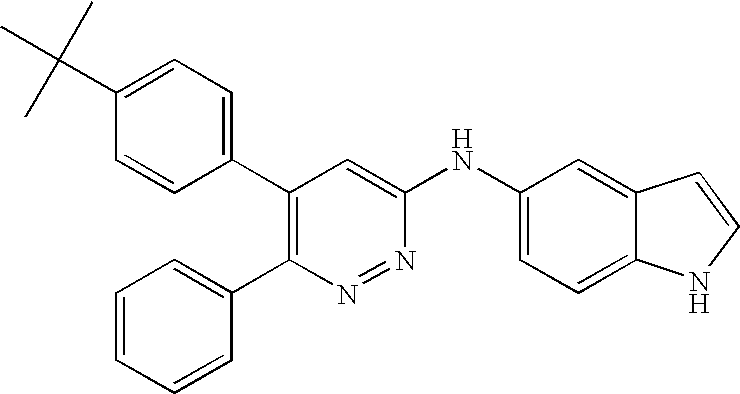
C1=C(C(C)(C)C)C=CC(C2=C(C3=CC=CC=C3)N=NC(NC3=CC=C4C(=C3)C=CN4)=C2)=C1
